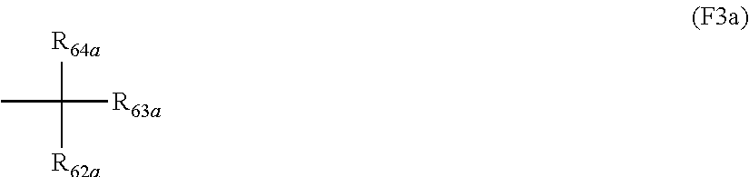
[R64a]C([R63a])([R62a])C
